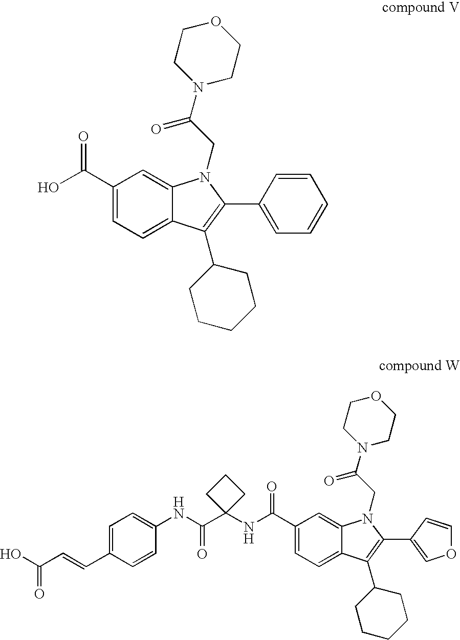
C1(C(O)=O)=CC=C2C(=C1)N(CC(N1CCOCC1)=O)C(C1=CC=CC=C1)=C2C1CCCCC1.C1(C(NC2(C(NC3=CC=C(C=CC(O)=O)C=C3)=O)CCC2)=O)=CC=C2C(=C1)N(CC(N1CCOCC1)=O)C(C1=COC=C1)=C2C1CCCCC1
